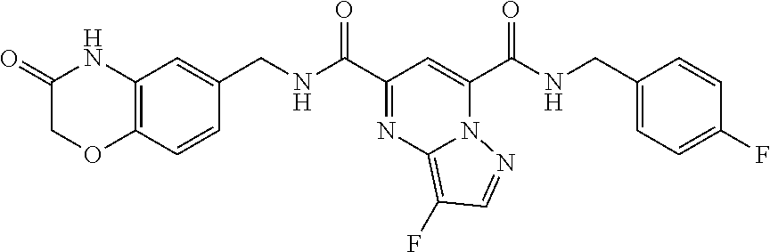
C1(=O)COC2=C(N1)C=C(CNC(C1=NC3=C(F)C=NN3C(C(NCC3=CC=C(F)C=C3)=O)=C1)=O)C=C2
